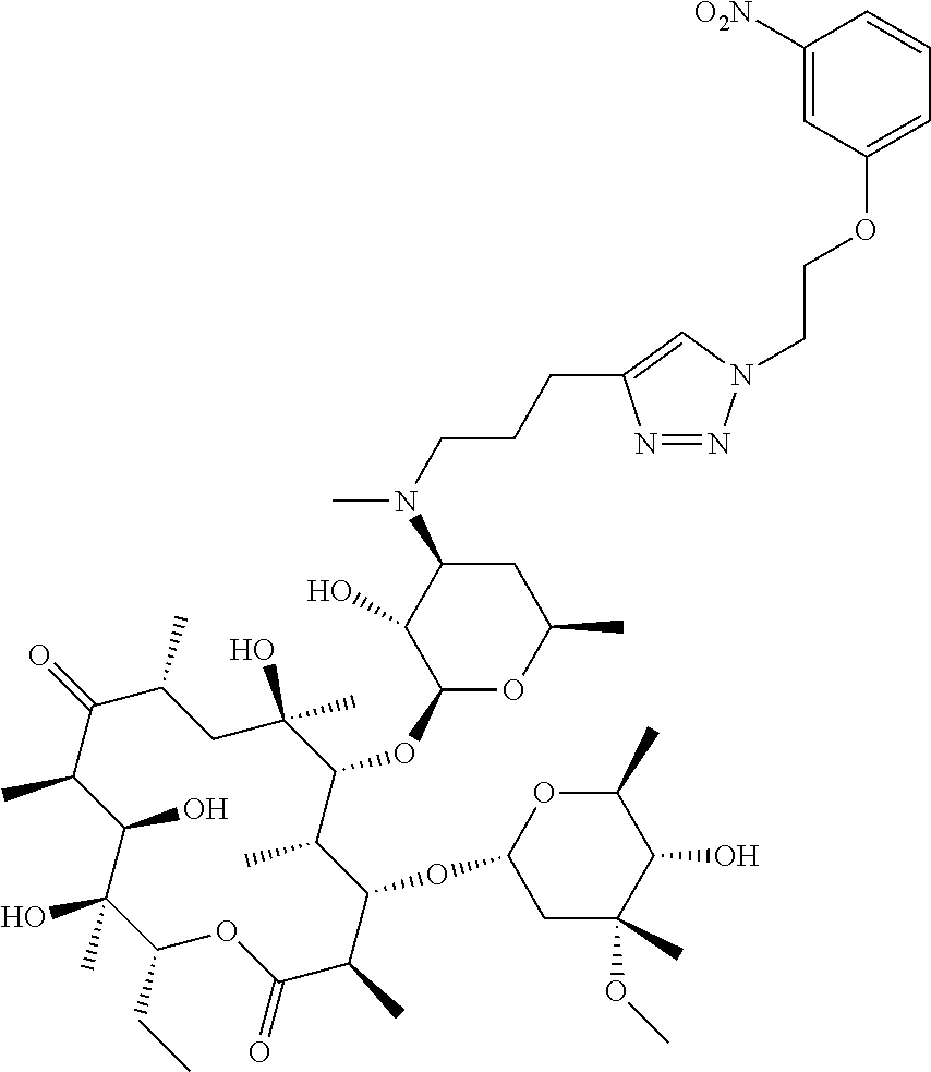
C1(CC)C(C)(O)C(O)C(C)C(=O)C(C)CC(O)(C)C(OC2OC(C)CC(N(C)CCCC3=CN(CCOC4=CC=CC([O2N])=C4)N=N3)C2O)C(C)C(OC2CC(C)(OC)C(O)C(C)O2)C(C)C(=O)O1
